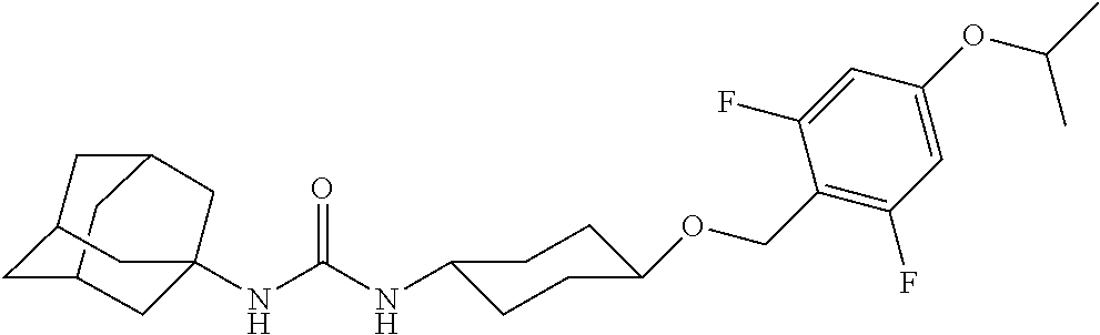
C12CC3CC(C1)CC(NC(NC1CCC(OCC4=C(F)C=C(OC(C)C)C=C4F)CC1)=O)(C3)C2
